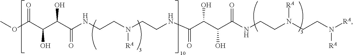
O(C(C(C(C(NCCN(CCNC(C(C(C(NCCN(CCN([RA])[RA])[RA])=O)O)O)=O)[RA])=O)O)O)=O)C
